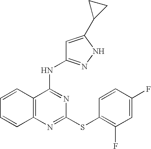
C1=CC2=C(C=C1)N=C(SC1=C(F)C=C(F)C=C1)N=C2NC1=NNC(C2CC2)=C1
